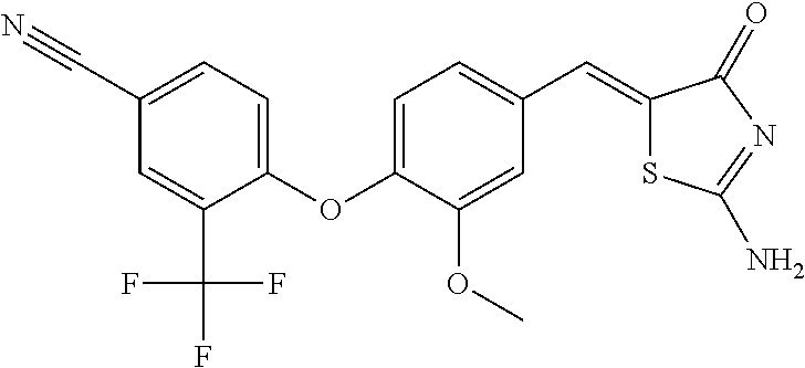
C1(OC2=CC=C(C=C3SC(N)=NC3=O)C=C2OC)=CC=C(C#N)C=C1C(F)(F)F
